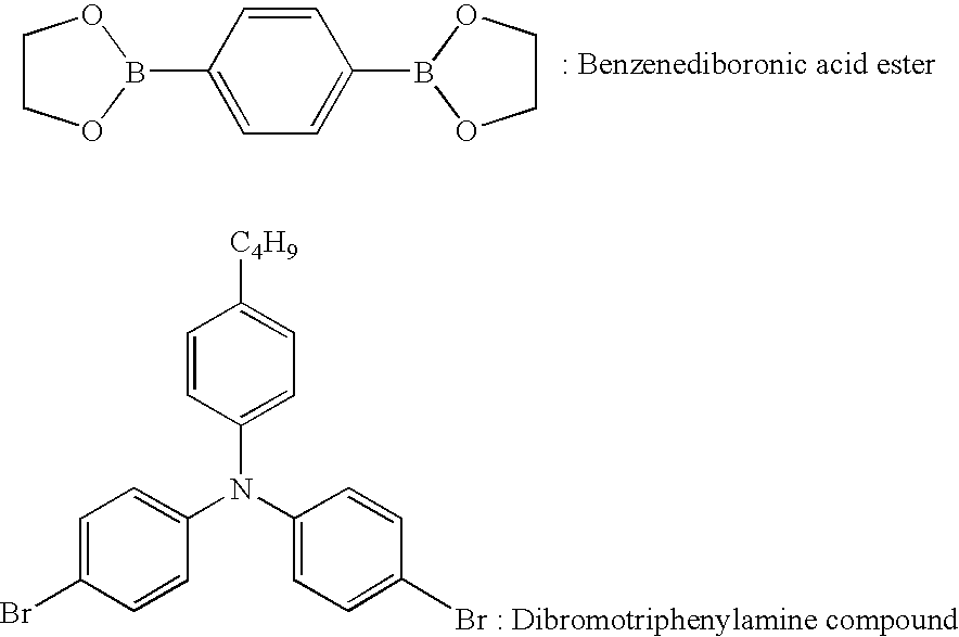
C1=CC(B2OCCO2)=CC=C1B1OCCO1.C1=CC(N(C2=CC=C(Br)C=C2)C2=CC=C([Br : Dibromotriphenylamine compound])C=C2)=CC=C1[C4H9]
